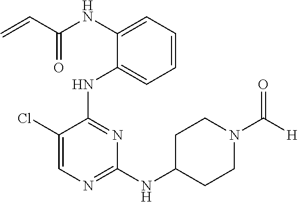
N(C1=CC=CC=C1NC1=NC(NC2CCN(C([H])=O)CC2)=NC=C1Cl)C(C=C)=O
